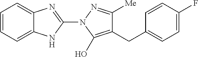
C1=CC=C2C(=C1)N=C(N1C(O)=C(CC3=CC=C(F)C=C3)C([Me])=N1)N2
